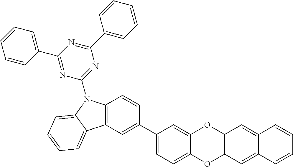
C1(C2=CC3=C(C=C2)N(C2=NC(C4=CC=CC=C4)=NC(C4=CC=CC=C4)=N2)C2=CC=CC=C32)=CC=C2C(=C1)OC1=C(O2)C=C2C(=C1)C=CC=C2
